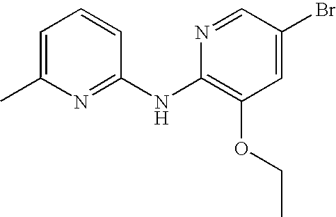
N1=C(NC2=C(OCC)C=C(Br)C=N2)C=CC=C1C
